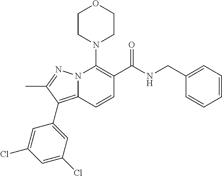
C1N(C2=C(C(NCC3=CC=CC=C3)=O)C=CC3=C(C4=CC(Cl)=CC(Cl)=C4)C(C)=NN23)CCOC1
